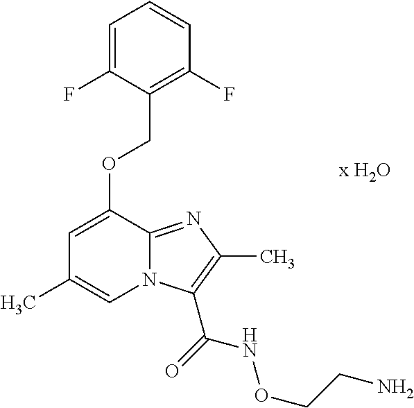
C1(F)=C(COC2=CC(C)=CN3C2=NC(C)=C3C(=O)NOCCN)C(F)=CC=C1
